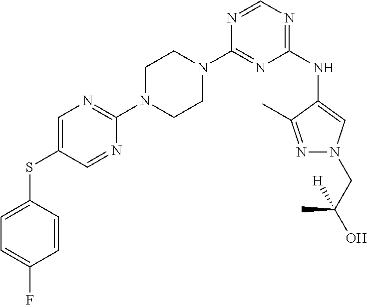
C1(N2CCN(C3=NC=C(SC4=CC=C(F)C=C4)C=N3)CC2)=NC(NC2=CN(CC(O)(C)[H])N=C2C)=NC=N1
